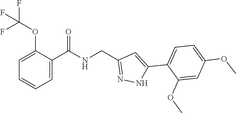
C1=C(OC(F)(F)F)C(C(NCC2=NNC(C3=CC=C(OC)C=C3OC)=C2)=O)=CC=C1
